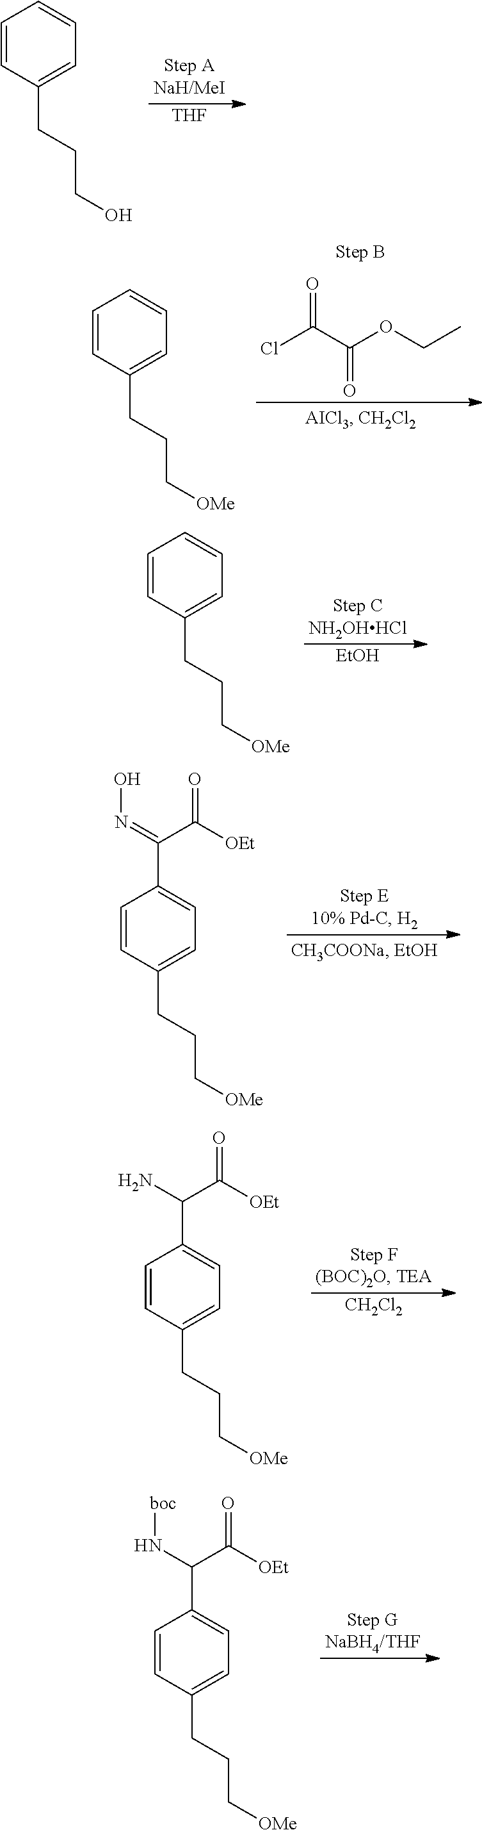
[THF].C1=CC(CCCO)=CC=C1.ClC(=O)C(=O)OCC.C1=CC(CCC[OMe])=CC=C1.[EtOH].C1=CC(CCC[OMe])=CC=C1.C1=CC(CCC[OMe])=CC=C1C(C(=O)[OEt])=NO.[CH2Cl2].C1=CC(CCC[OMe])=CC=C1C(C(=O)[OEt])N.C1=CC(CCC[OMe])=CC=C1C(C(=O)[OEt])N[boc]
